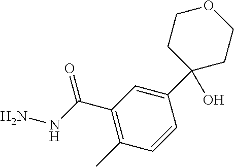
C1=CC(C2(O)CCOCC2)=CC(C(NN)=O)=C1C
